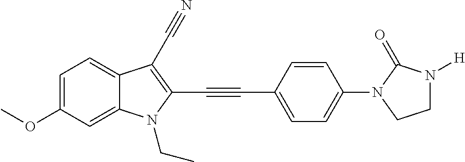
C12=CC=C(OC)C=C1N(CC)C(C#CC1=CC=C(N3CCN([H])C3=O)C=C1)=C2C#N
